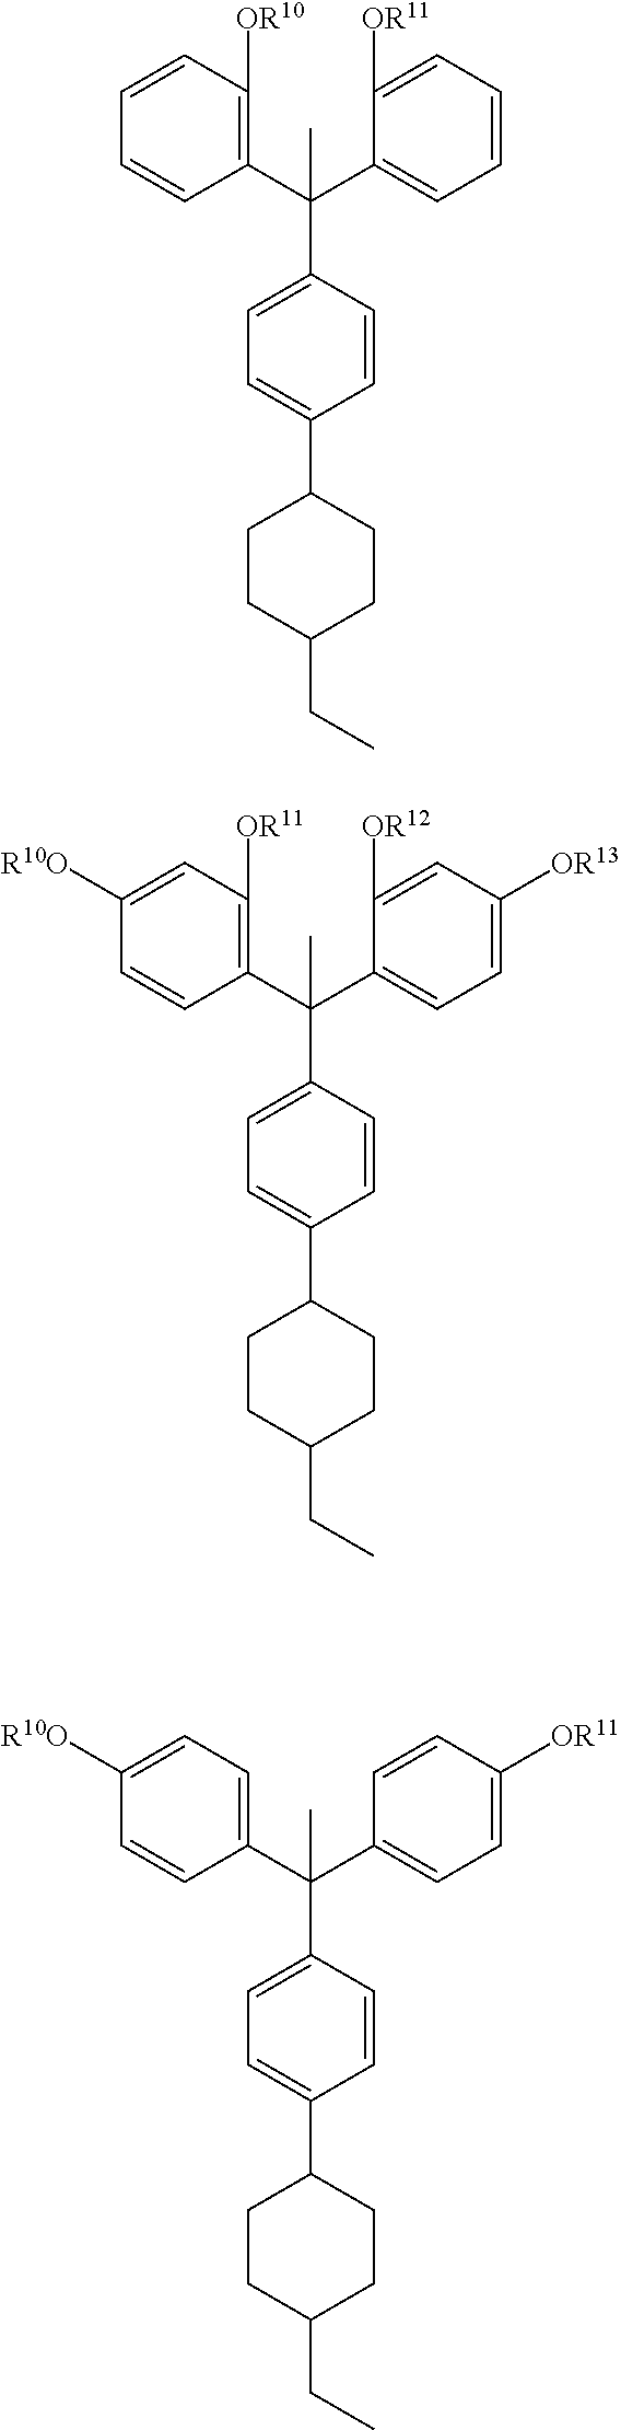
C1(C(C2=CC=CC=C2[OR11])(C2=CC=C(C3CCC(CC)CC3)C=C2)C)=C([OR10])C=CC=C1.C1(C(C2=CC=C([OR13])C=C2[OR12])(C2=CC=C(C3CCC(CC)CC3)C=C2)C)=C([OR11])C=C([R10O])C=C1.C1(C(C2=CC=C([OR11])C=C2)(C2=CC=C(C3CCC(CC)CC3)C=C2)C)=CC=C([R10O])C=C1
